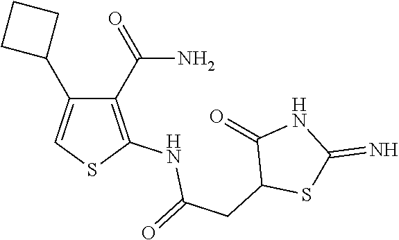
C1(C(N)=O)=C(NC(=O)CC2SC(=N)NC2=O)SC=C1C1CCC1
